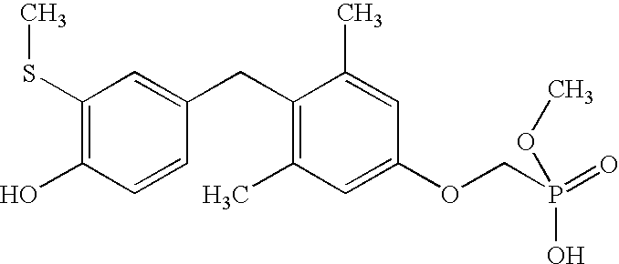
CSC1=C(O)C=CC(CC2=C(C)C=C(OCP(=O)(O)OC)C=C2C)=C1
